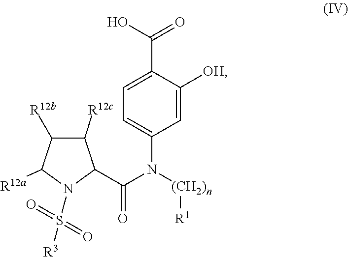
C1=C([OH])C(C(O)=O)=CC=C1N(C(=O)C1C([R12c])C([R12b])C([R12a])N1S(=O)(=O)[R3])[(CH2)n][R1]
